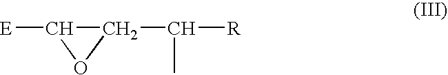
C1(C([R])C)C([E])O1
